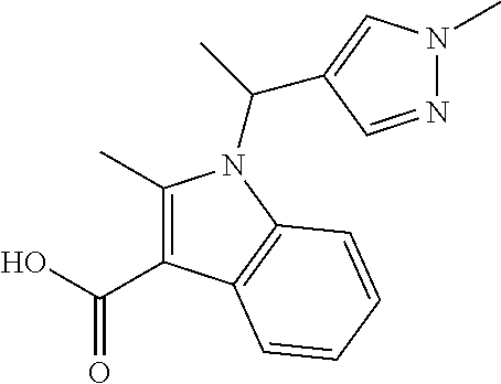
C1(C)=C(C(O)=O)C2=C(N1C(C)C1=CN(C)N=C1)C=CC=C2
